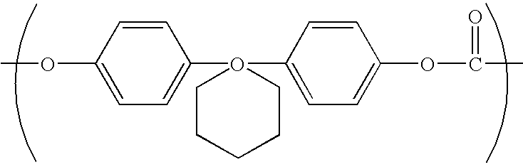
C1=C(OC)C=CC(O2(C3=CC=C(OC(=O)C)C=C3)CCCCC2)=C1
